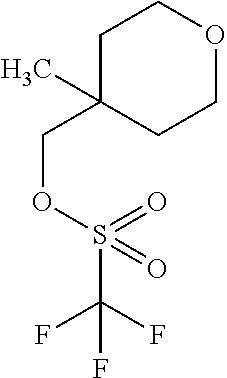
C1C(COS(C(F)(F)F)(=O)=O)(C)CCOC1
